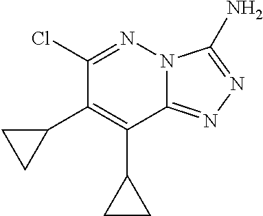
C1(Cl)=NN2C(=NN=C2N)C(C2CC2)=C1C1CC1
